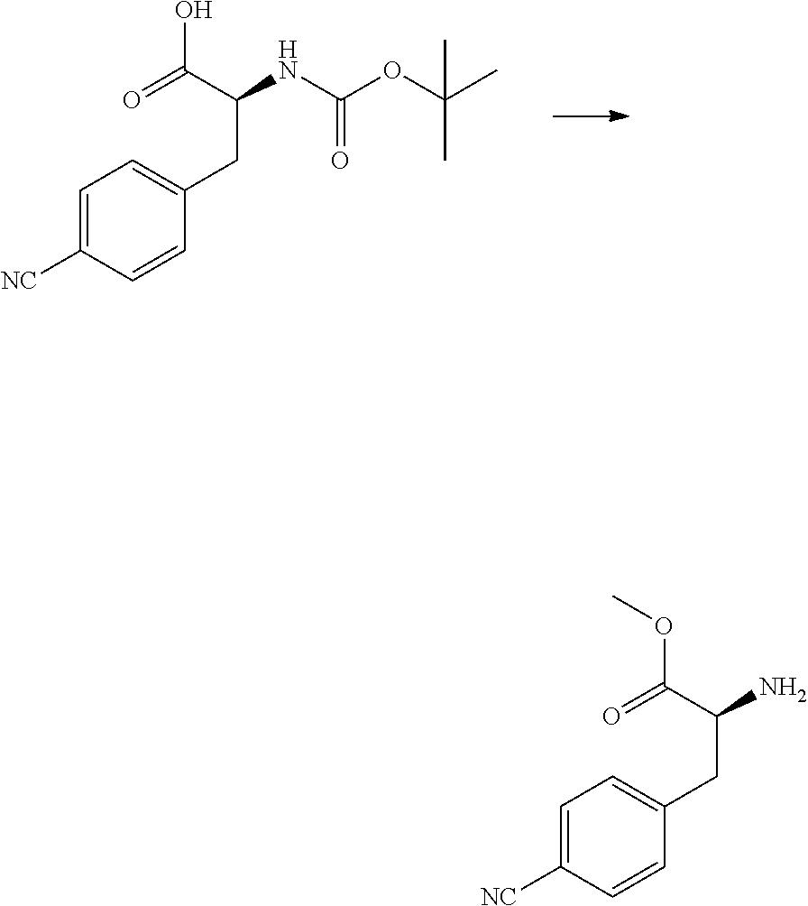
C1=C([NC])C=CC(CC(NC(OC(C)(C)C)=O)C(=O)O)=C1.C1=C([NC])C=CC(CC(N)C(=O)OC)=C1
